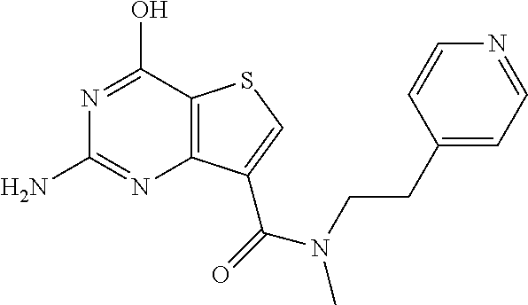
C12=C(C(O)=NC(N)=N1)SC=C2C(=O)N(CCC1=CC=NC=C1)C
